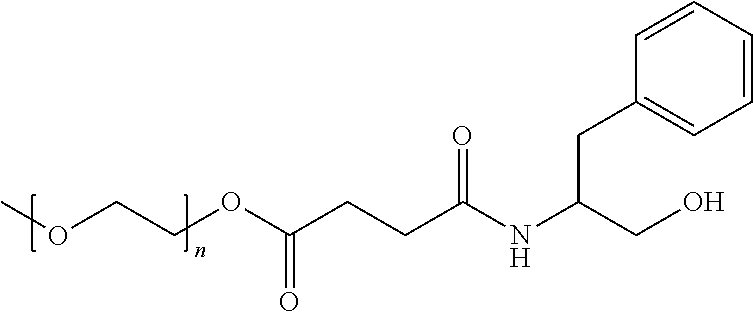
COCCOC(CCC(NC(CC1=CC=CC=C1)CO)=O)=O
